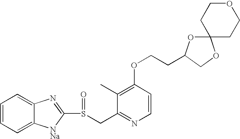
C1=CC=C2C(=C1)N=C(S(CC1=NC=CC(OCCC3OC4(CCOCC4)OC3)=C1C)=O)[NNa]2
